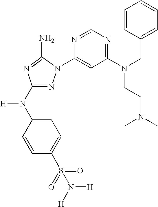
N1=C(N(C2=CC=C(S(=O)(=O)N([H])[H])C=C2)[H])N=C(N)N1C1=CC(N(CC2=CC=CC=C2)CCN(C)C)=NC=N1
